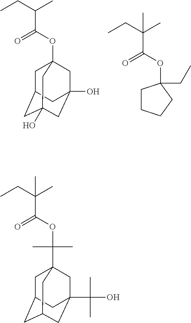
C(OC(C)(C)C12CC3CC(CC(C(C)(C)O)(C1)C3)C2)(=O)C(CC)(C)C.C(C(OC12CC3CC(O)(CC(O)(C1)C3)C2)=O)(CC)C.C(=O)(C(CC)(C)C)OC1(CC)CCCC1
